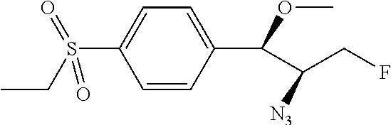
C1=CC(C(C(CF)[N3])OC)=CC=C1S(CC)(=O)=O
